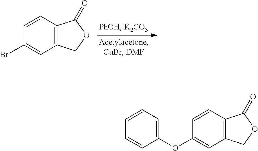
C1=CC2=C(C=C1Br)COC2=O.C1=CC=C(OC2=CC3=C(C=C2)C(=O)OC3)C=C1
